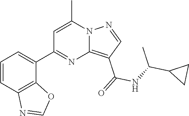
C12=C(C(=O)NC(C3CC3)C)C=NN1C(C)=CC(C1=CC=CC3=C1OC=N3)=N2
